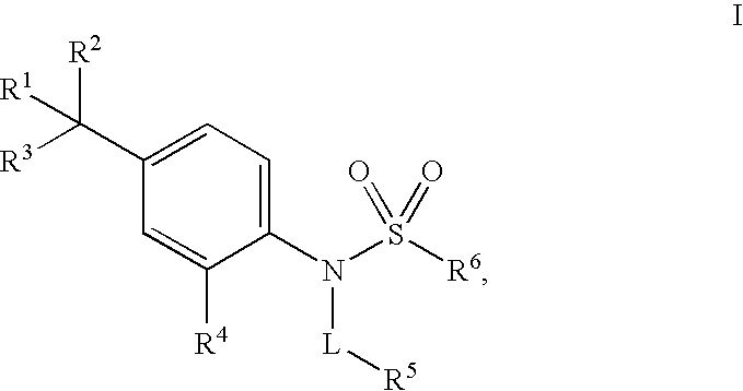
C1=C(C([R3])([R1])[R2])C=C([R4])C(N(S([R6])(=O)=O)[L][R5])=C1
